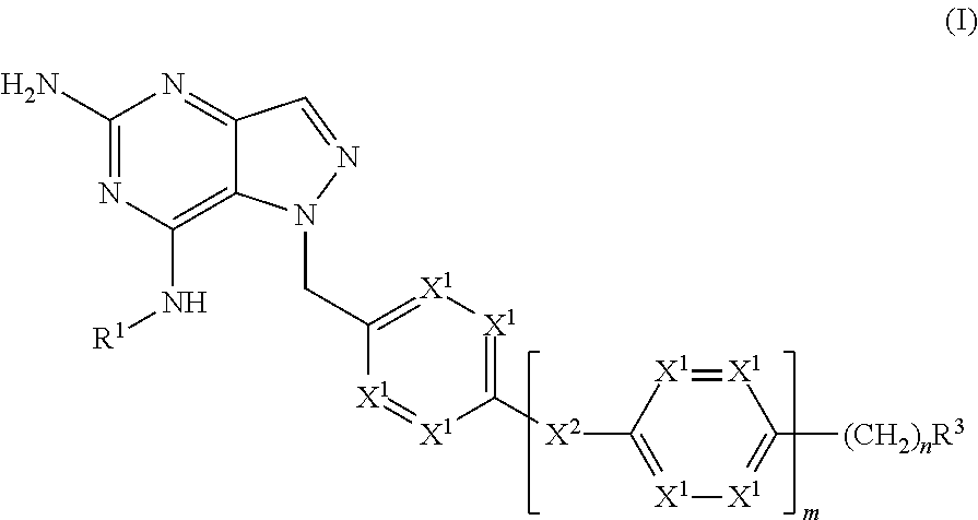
C(C1=[X1][X1]=C([X2]C2=[X1][X1]=C([(CH2)nR3])[X1]=[X1]2)[X1]=[X1]1)N1C2=C(N[R1])N=C(N)N=C2C=N1
